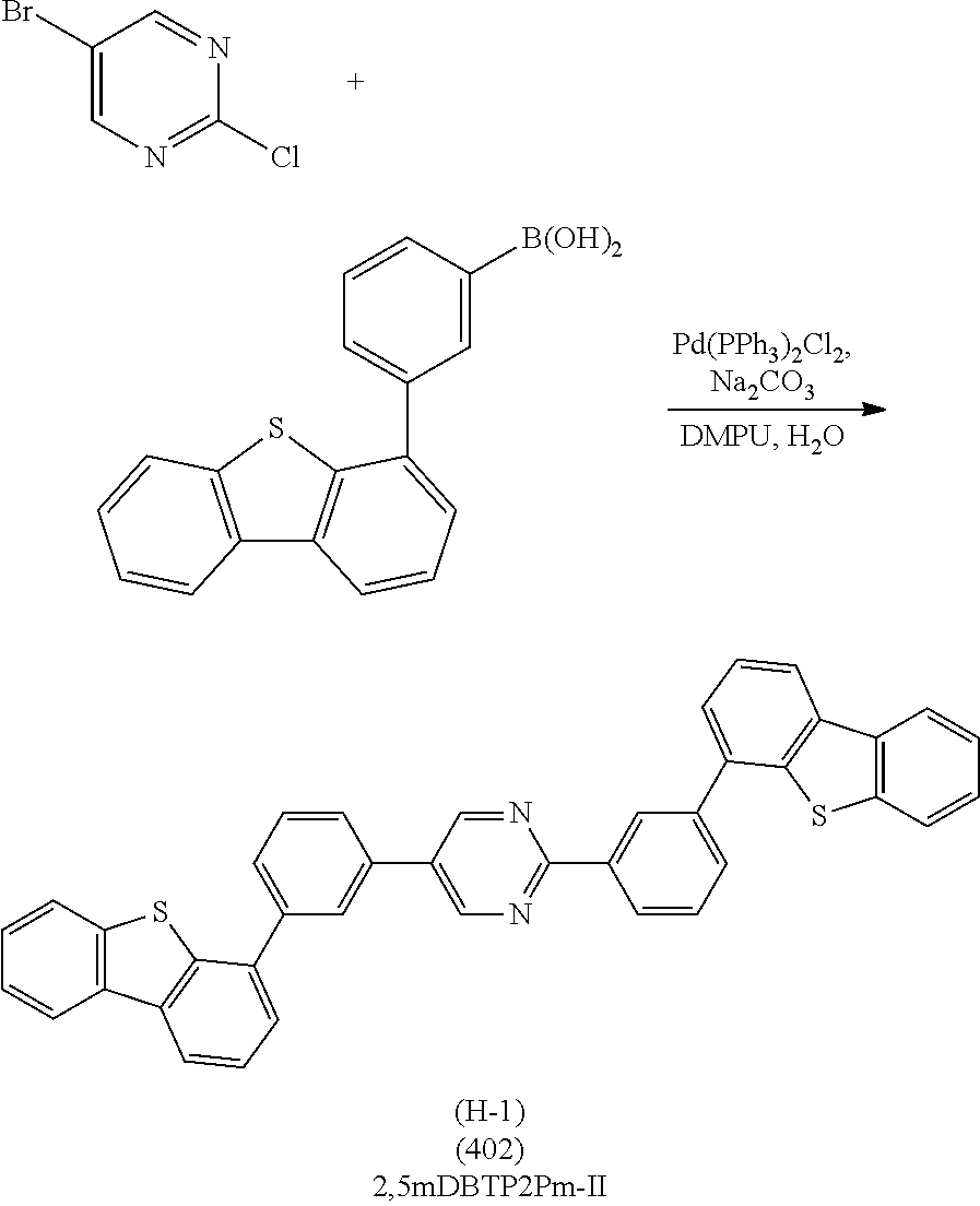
C1(Br)=CN=C(Cl)N=C1.C12=C(C=CC=C1)SC1=C2C=CC=C1C1=CC=CC(C2=CN=C(C3=CC(C4=CC=CC5=C4SC4=C5C=CC=C4)=CC=C3)N=C2)=C1.C1=C([B(OH)2])C=CC=C1C1=CC=CC2=C1SC1=C2C=CC=C1
